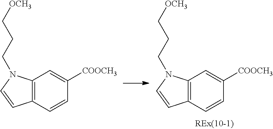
C12=C(C=CC([COOCH3])=C1)C=CN2CCC[OCH3].C12=C(C=CC([COOCH3])=C1)C=CN2CCC[OCH3]
